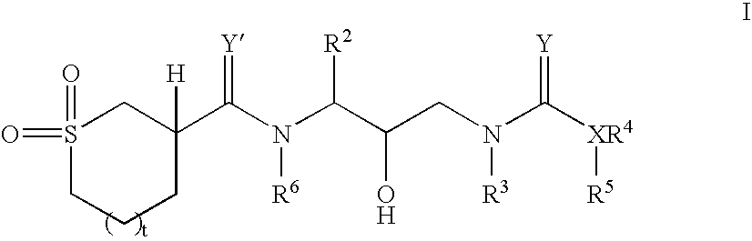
S1(=O)(=O)CCCC([H])(C(N([R6])C(C(O)CN([R3])C([XR4][R5])=[Y])[R2])=[Y])C1
